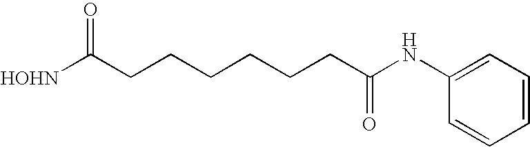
[HOHN]C(CCCCCCC(NC1=CC=CC=C1)=O)=O
